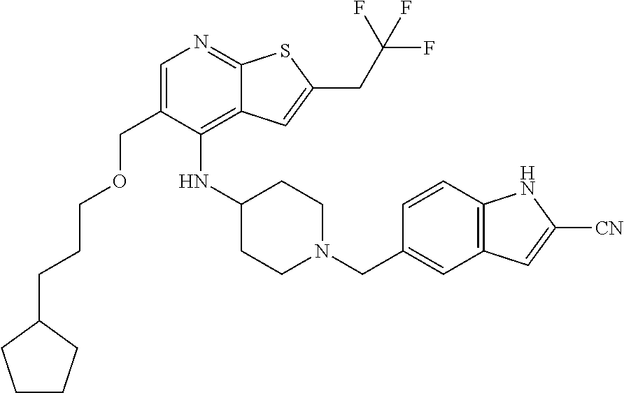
C1C(NC2=C3C(=NC=C2COCCCC2CCCC2)SC(CC(F)(F)F)=C3)CCN(CC2=CC3=C(C=C2)NC([CN])=C3)C1
